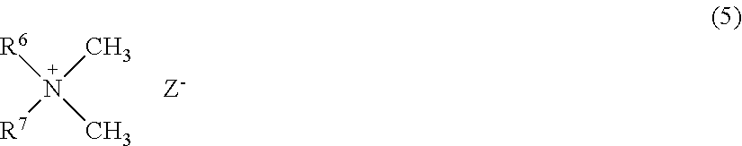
[R6]N([R7])(C)C.[Z-]
